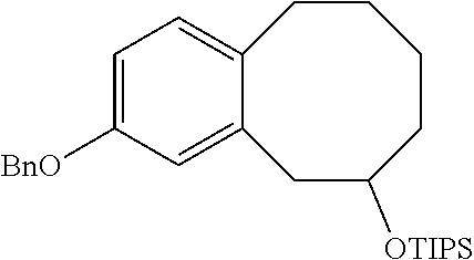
C1=C([BnO])C=C2C(=C1)CCCCC([OTIPS])C2
